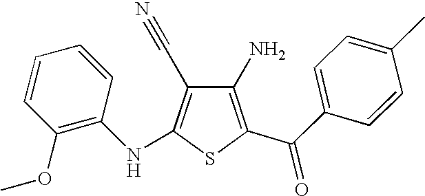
C1(N)=C(C(C2=CC=C(C)C=C2)=O)SC(NC2=C(OC)C=CC=C2)=C1C#N
